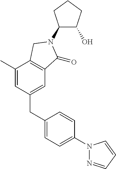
C1(CC2=CC=C(N3N=CC=C3)C=C2)=CC2=C(C(C)=C1)CN(C1C(O)CCC1)C2=O
